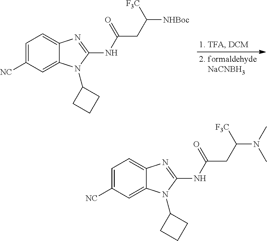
C1=C([NC])C=C2C(=C1)N=C(NC(CC([NHBoc])[F3C])=O)N2C1CCC1.C1=C([NC])C=C2C(=C1)N=C(NC(CC(N(C)C)[F3C])=O)N2C1CCC1
